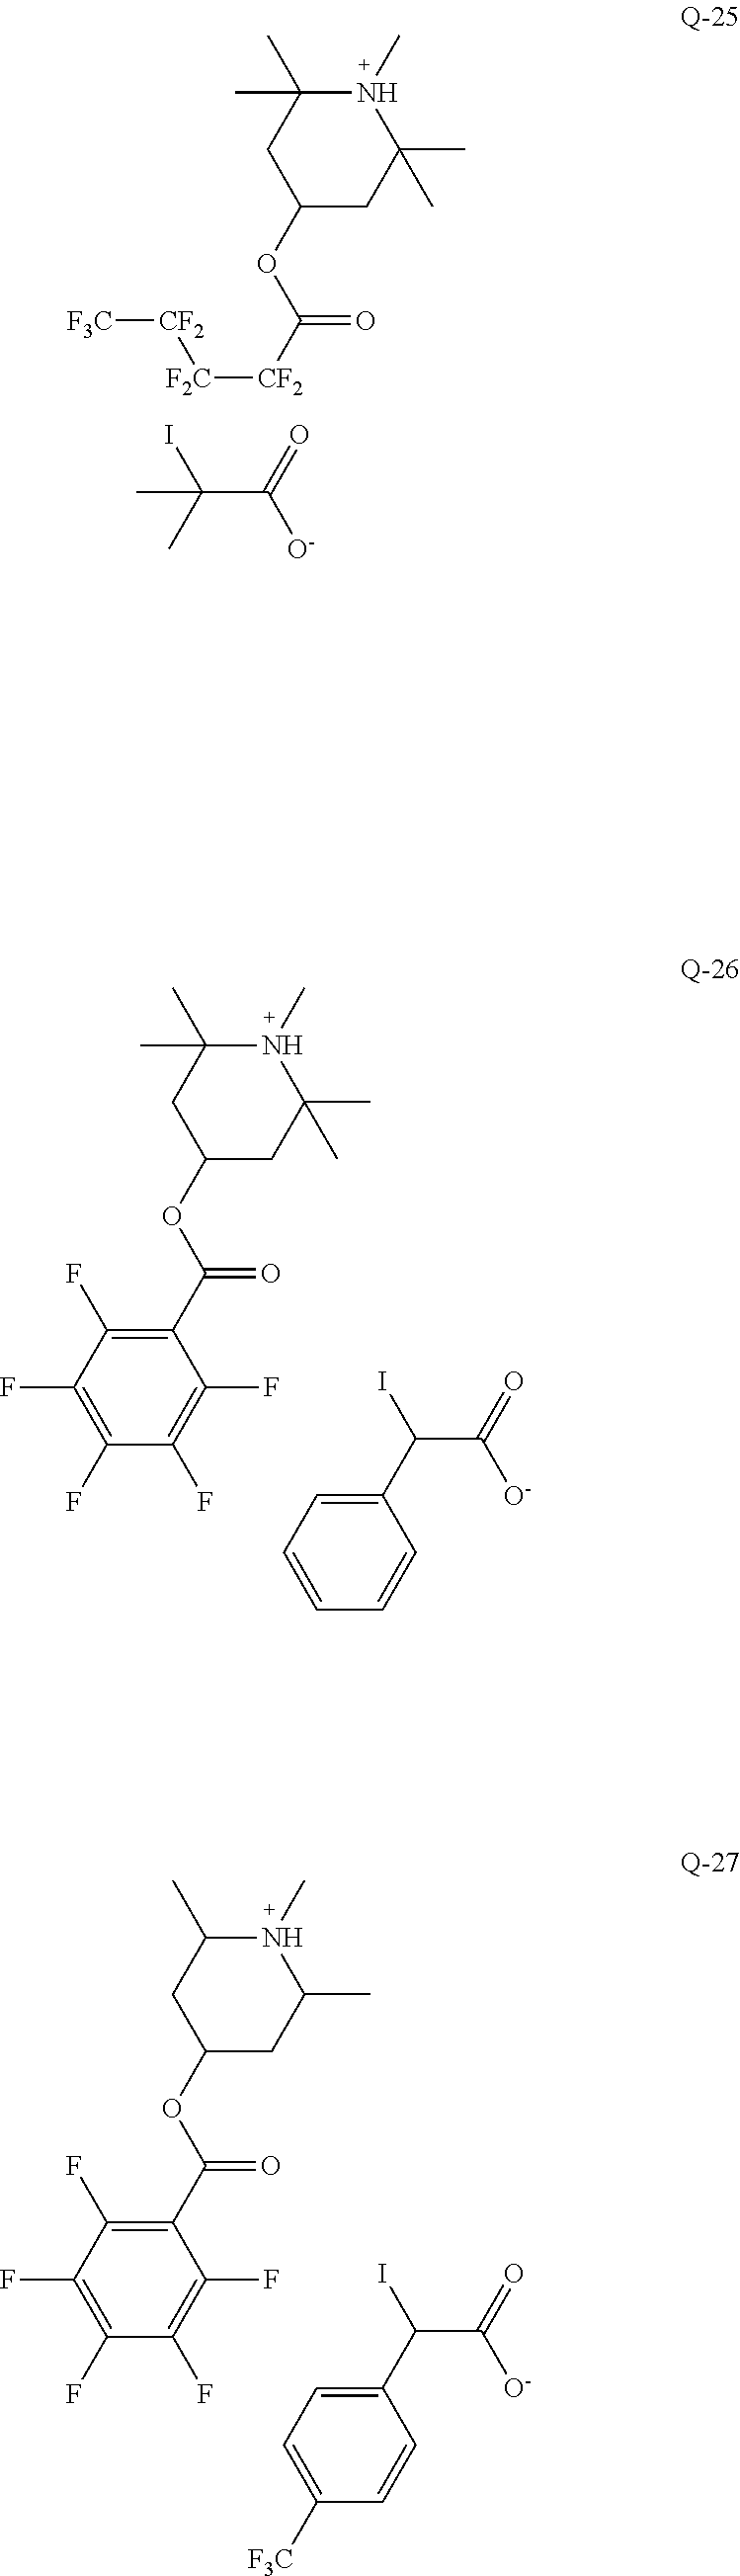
[CF2]([F2C][CF2][F3C])C(OC1CC(C)(C)N(C)C(C)(C)C1)=O.C(C)(C([O-])=O)(I)C.C1(C(I)C([O-])=O)=CC=CC=C1.C1(C(OC2CC(C)(C)N(C)C(C)(C)C2)=O)=C(F)C(F)=C(F)C(F)=C1F.C1(C(I)C([O-])=O)=CC=C([F3C])C=C1.C1(C(OC2CC(C)N(C)C(C)C2)=O)=C(F)C(F)=C(F)C(F)=C1F
